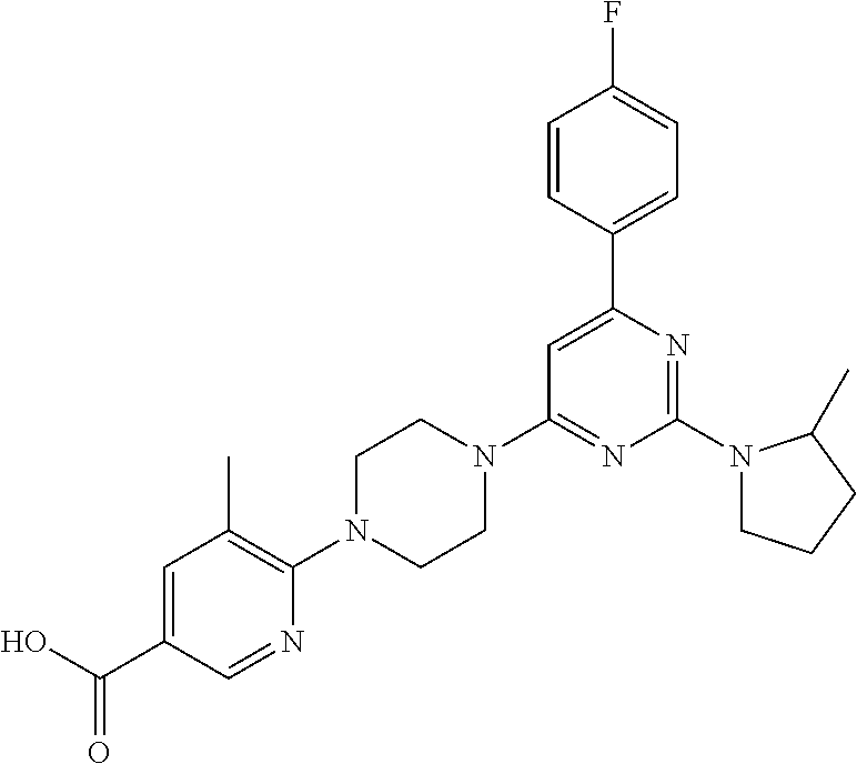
C1=C(C(O)=O)C=NC(N2CCN(C3=NC(N4CCCC4C)=NC(C4=CC=C(F)C=C4)=C3)CC2)=C1C
